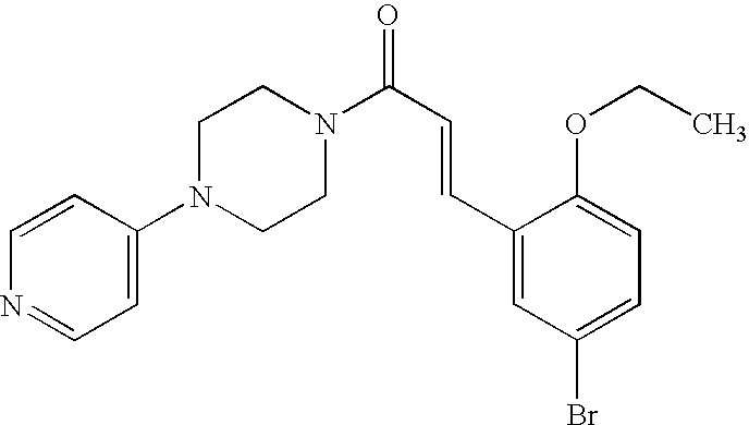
C1=CC(N2CCN(C(C=CC3=CC(Br)=CC=C3OCC)=O)CC2)=CC=N1
